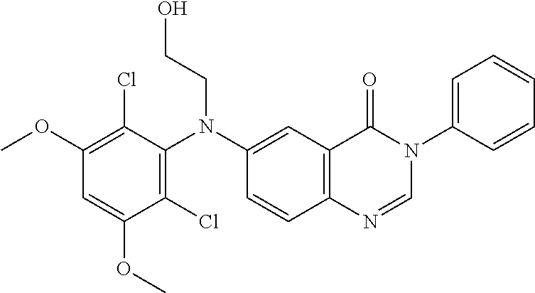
C1(OC)=C(Cl)C(N(CCO)C2=CC3=C(C=C2)N=CN(C2=CC=CC=C2)C3=O)=C(Cl)C(OC)=C1
